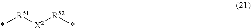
*[R51][X2][R52]*
